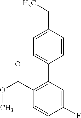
COC(C1=C(C2=CC=C(CC)C=C2)C=C(F)C=C1)=O
